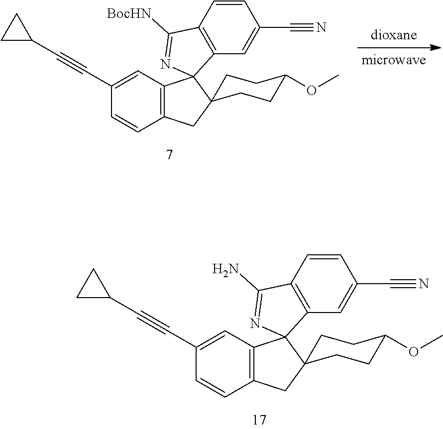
C12=C(C=C(C#CC3CC3)C=C1)C1(C3(C2)CCC(OC)CC3)C2=C(C=CC(C#N)=C2)C(N)=N1.C12=C(C=C(C#CC3CC3)C=C1)C1(C3(C2)CCC(OC)CC3)C2=C(C=CC(C#N)=C2)C([BocHN])=N1
